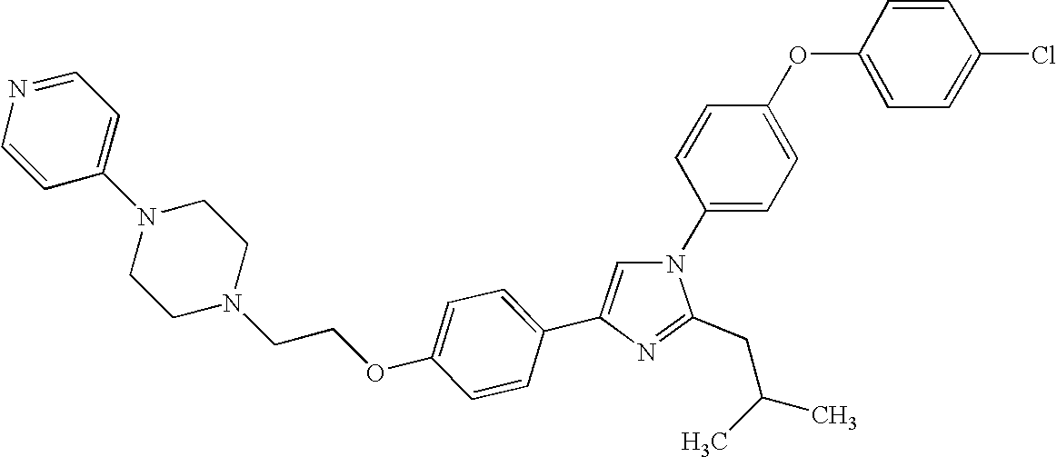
N1(C2=CC=C(OC3=CC=C(Cl)C=C3)C=C2)C=C(C2=CC=C(OCCN3CCN(C4=CC=NC=C4)CC3)C=C2)N=C1CC(C)C
